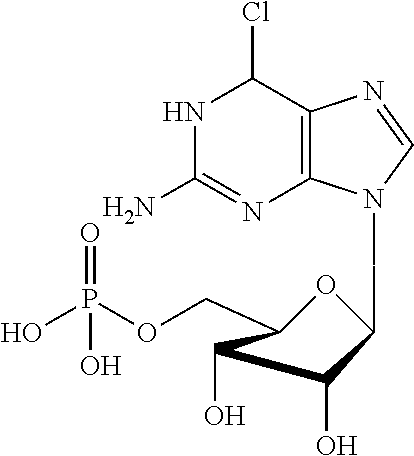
OP(OCC1OC(CN2C3=C(C(Cl)NC(N)=N3)N=C2)C(O)C1O)(=O)O
